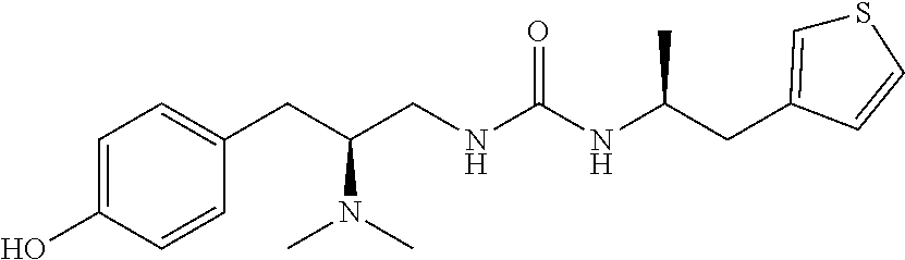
C1=C(O)C=CC(CC(CNC(NC(CC2=CSC=C2)C)=O)N(C)C)=C1
